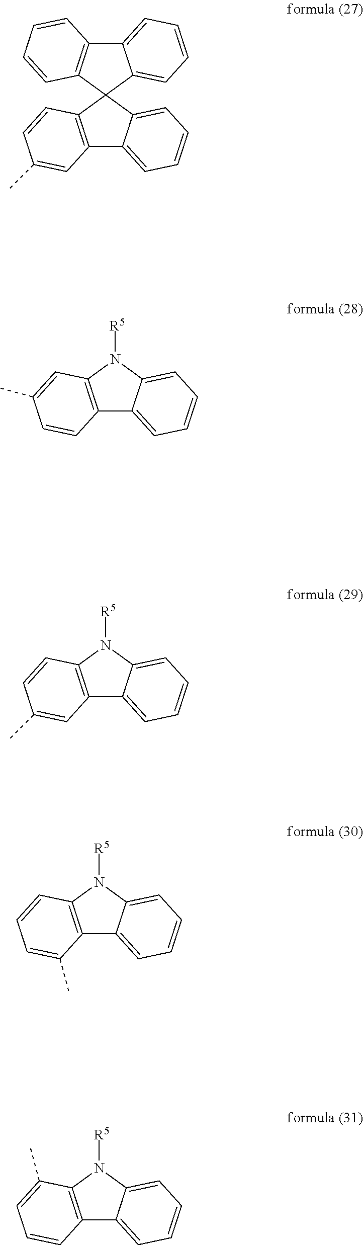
C12=C(C=CC(C)=C1)C1(C3=CC=CC=C23)C2=CC=CC=C2C2=C1C=CC=C2.C12=C(C=C(C)C=C1)N([R5])C1=CC=CC=C21.C12=C(C=CC(C)=C1)N([R5])C1=CC=CC=C21.C12=C(C=CC=C1C)N([R5])C1=CC=CC=C21.C12=C(C(C)=CC=C1)N([R5])C1=CC=CC=C21
